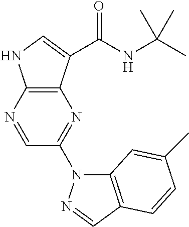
C12=C(C(C(NC(C)(C)C)=O)=CN1)N=C(N1C3=C(C=N1)C=CC(C)=C3)C=N2
